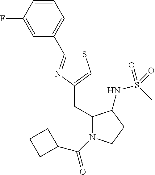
C1=CC(F)=CC(C2=NC(CC3N(C(C4CCC4)=O)CCC3NS(C)(=O)=O)=CS2)=C1
